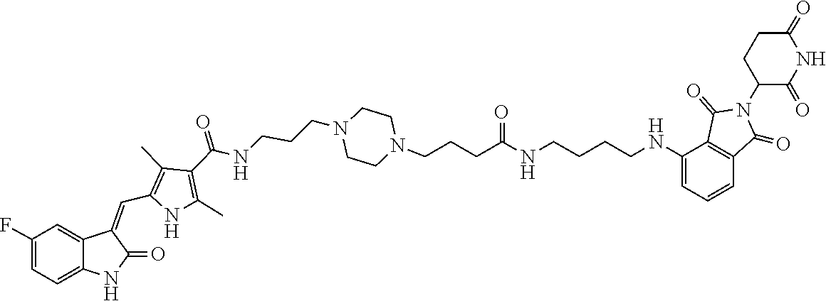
C1CN(CCCNC(C2=C(C)NC(C=C3C4=CC(F)=CC=C4NC3=O)=C2C)=O)CCN1CCCC(=O)NCCCCNC1=CC=CC2=C1C(=O)N(C1CCC(=O)NC1=O)C2=O
